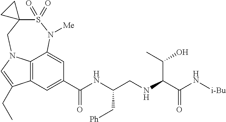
C12=C3C(=CC(C(NC(CNC(C(N[i-Bu])=O)C(C)O)C[Ph])=O)=C1)N([Me])S(=O)(=O)C1(CN3C=C2CC)CC1
